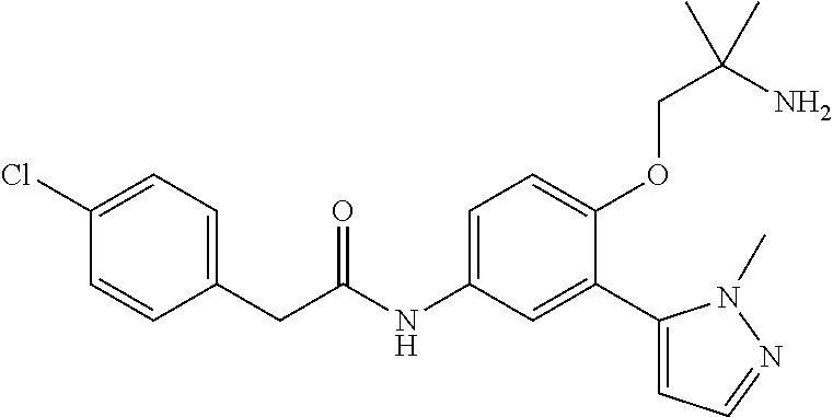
C1=CC(Cl)=CC=C1CC(=O)NC1=CC=C(OCC(N)(C)C)C(C2=CC=NN2C)=C1
